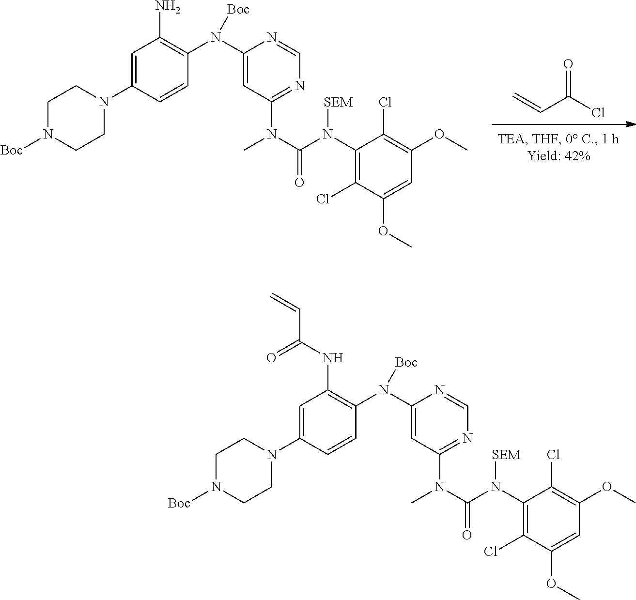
C=CC(Cl)=O.C1=C(N2CCN([Boc])CC2)C=CC(N(C2=CC(N(C)C(N(C3=C(Cl)C(OC)=CC(OC)=C3Cl)[SEM])=O)=NC=N2)[Boc])=C1N.C1=C(N2CCN([Boc])CC2)C=CC(N(C2=CC(N(C)C(N(C3=C(Cl)C(OC)=CC(OC)=C3Cl)[SEM])=O)=NC=N2)[Boc])=C1NC(C=C)=O
